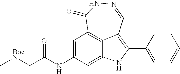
N1=CC2=C(C3=CC=CC=C3)NC3=CC(NC(=O)C[BocN]C)=CC(=C23)C(=O)N1
